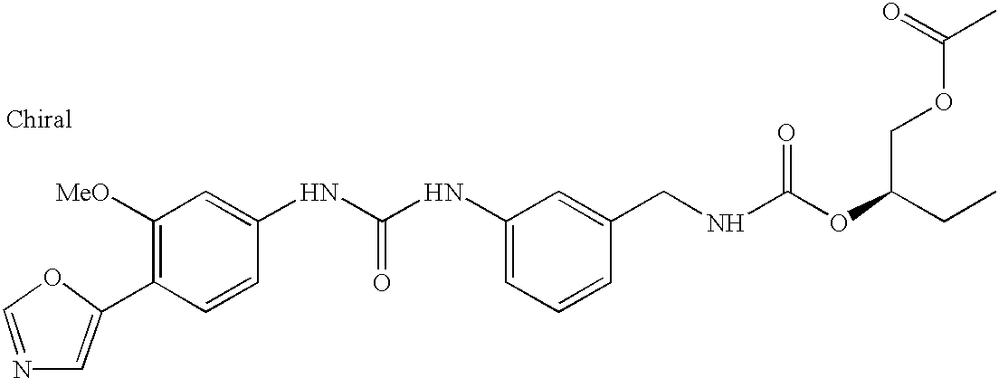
C1=C(C2=C([MeO])C=C(NC(NC3=CC=CC(CNC(OC(CC)COC(C)=O)=O)=C3)=O)C=C2)OC=N1
